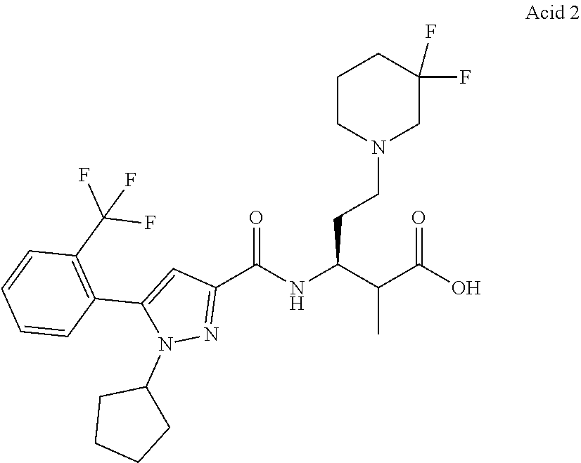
N1(CCC(NC(C2=NN(C3CCCC3)C(C3=C(C(F)(F)F)C=CC=C3)=C2)=O)C(C(O)=O)C)CC(F)(F)CCC1
